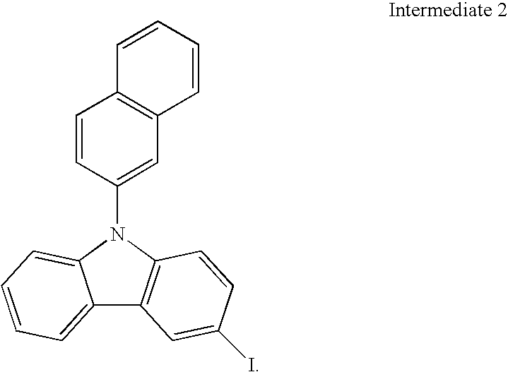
C12=CC=CC=C1N(C1=CC3=C(C=C1)C=CC=C3)C1=C2C=C(I)C=C1
